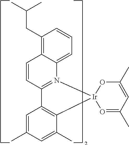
C12=CC=CC(CC(C)C)=C1C=CC1=N2[Ir]2(C3=C1C=C(C)C=C3C)O=C(C)C=C(C)O2
